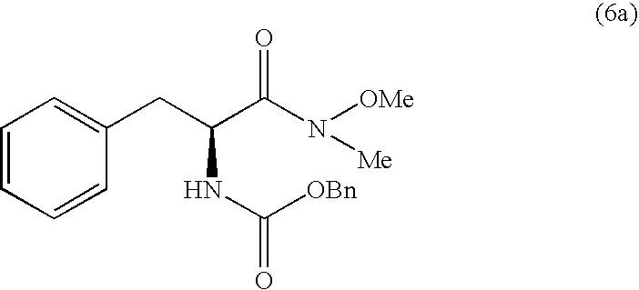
C1=CC=CC(CC(C(N([OMe])[Me])=O)NC(=O)[OBn])=C1
